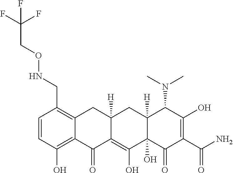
C1=CC(O)=C2C(=C1CNOCC(F)(F)F)CC1([H])C(=C(O)C3(O)C([H])(C1)C(N(C)C)C(O)=C(C(=O)N)C3=O)C2=O
